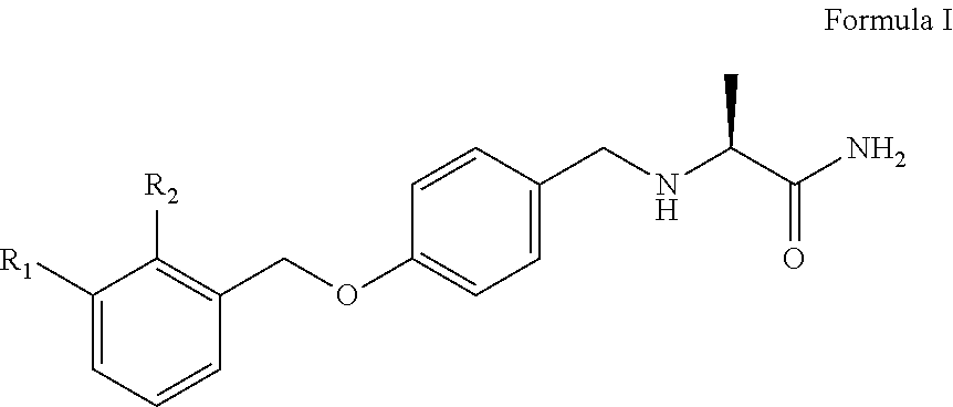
C1([R1])=CC=CC(COC2=CC=C(CNC(C(N)=O)C)C=C2)=C1[R2]
